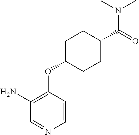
C1(N)=C(OC2CCC(C(=O)N(C)C)CC2)C=CN=C1
